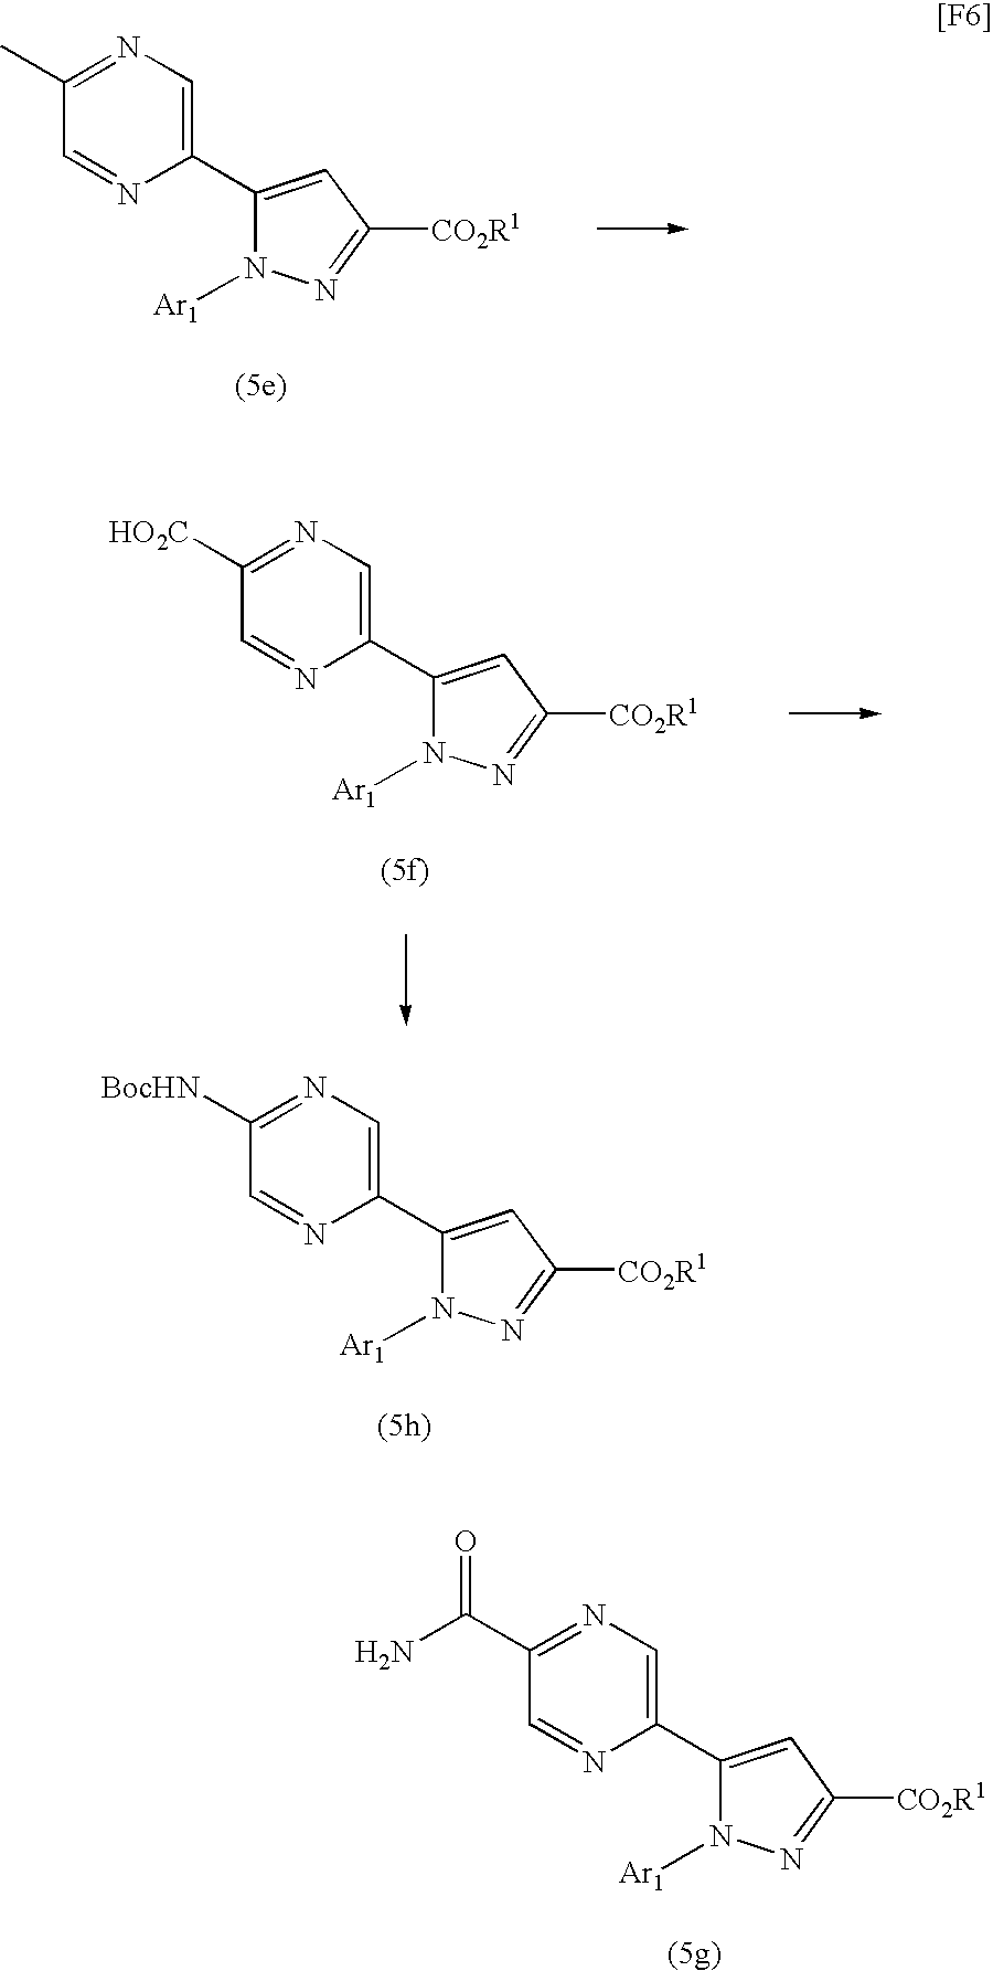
C1(C2=CC([CO2R1])=NN2[Ar1])=CN=C(C)C=N1.C1(C2=CC([CO2R1])=NN2[Ar1])=CN=C([HO2C])C=N1.C1(C2=CC([CO2R1])=NN2[Ar1])=CN=C([BocHN])C=N1.C1(C2=CC([CO2R1])=NN2[Ar1])=CN=C(C(N)=O)C=N1
